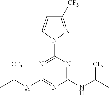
N1=C(N2C=CC([CF3])=N2)N=C(NC(C)[CF3])N=C1NC(C)[CF3]
